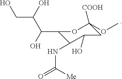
C1(C(O)C(O)CO)C(NC(=O)[Me])C(O)CC(OC)([COOH])O1
